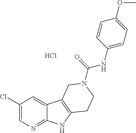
Cl.C1(Cl)=CN=C2C(=C1)C1=C(N2)CCN(C(=O)NC2=CC=C(OC)C=C2)C1
